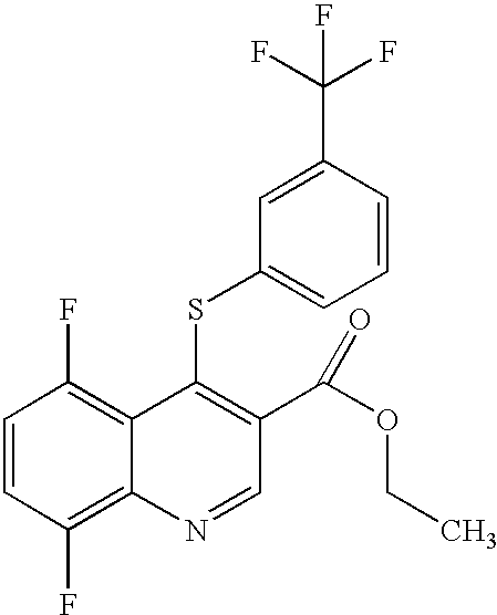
C1=CC(F)=C2C(=C1F)C(SC1=CC=CC(C(F)(F)F)=C1)=C(C(OCC)=O)C=N2
